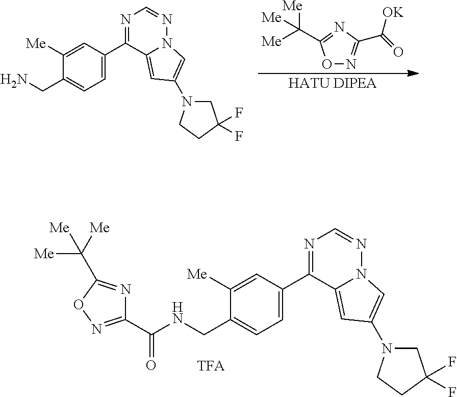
C1(C2=NC=NN3C2=CC(N2CC(F)(F)CC2)=C3)=CC=C(CNC(=O)C2=NOC(C([Me])([Me])[Me])=N2)C([Me])=C1.C1(C2=NC=NN3C2=CC(N2CC(F)(F)CC2)=C3)=CC=C(CN)C([Me])=C1.[HATU DIPEA].N1=C(C([Me])([Me])[Me])ON=C1C(=O)[OK]
